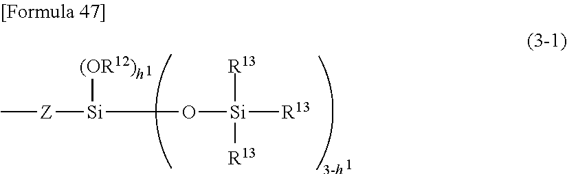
C[Z][Si]([(OR12)h])O[Si]([R13])([R13])[R13]
